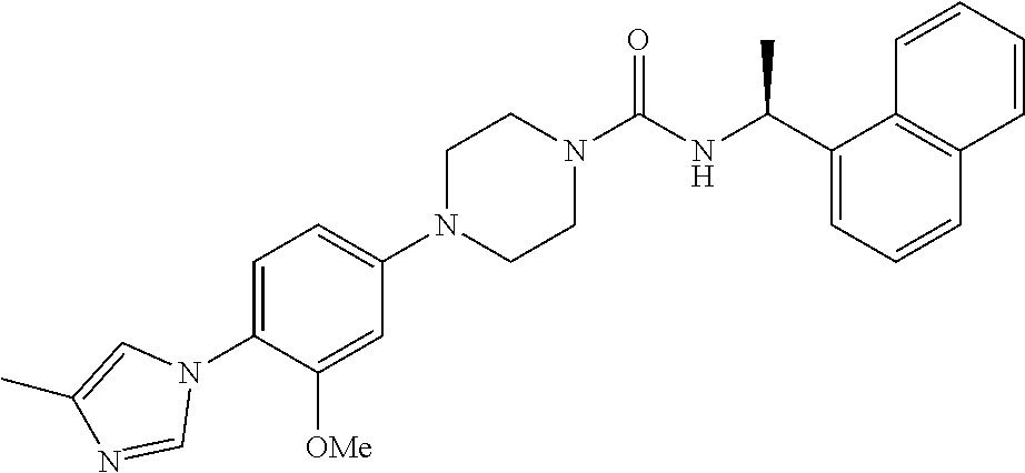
C1(N2C=C(C)N=C2)=CC=C(N2CCN(C(NC(C3=CC=CC4=C3C=CC=C4)C)=O)CC2)C=C1[OMe]
